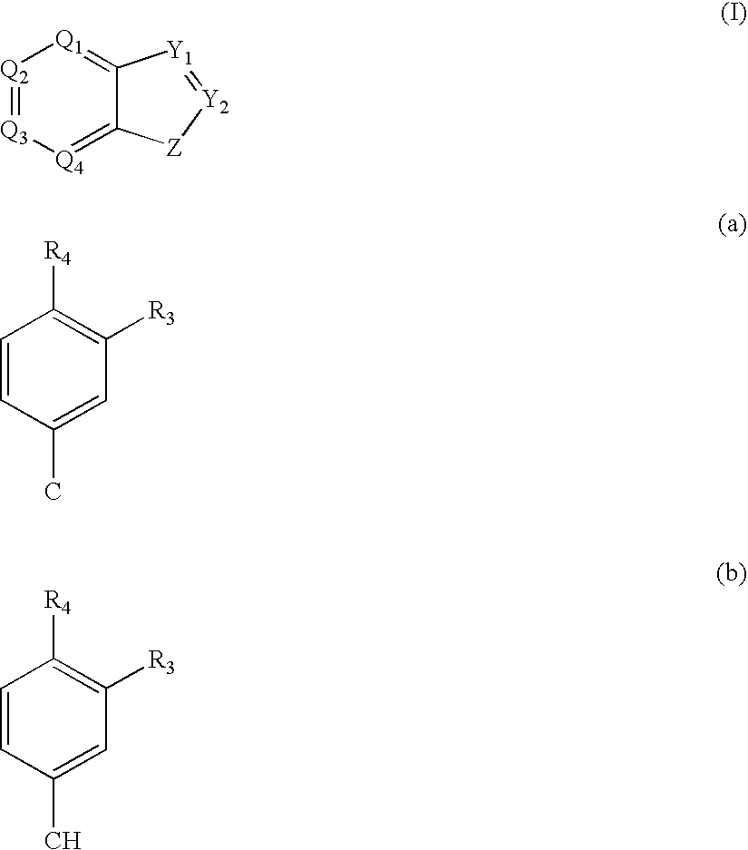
[Q2]1=[Q3][Q4]=C2C(=[Q1]1)[Y1]=[Y2][Z]2.C1=CC(C)=CC([R3])=C1[R4].C1=CC(C)=CC([R3])=C1[R4]
